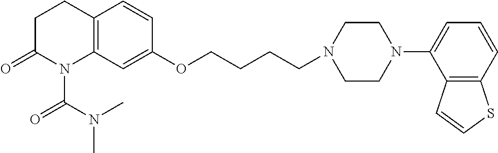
C12=C(C=C(OCCCCN3CCN(C4=CC=CC5=C4C=CS5)CC3)C=C1)N(C(N(C)C)=O)C(=O)CC2
